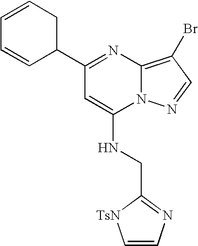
C1=CCC(C2=NC3=C(Br)C=NN3C(NCC3=NC=C[TsN]3)=C2)C=C1
